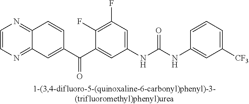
C1=CN=C2C(=N1)C=C(C(=O)C1=CC(NC(=O)NC3=CC([CF3])=CC=C3)=CC(F)=C1F)C=C2
